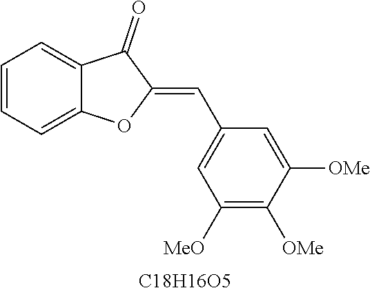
C1=CC=C2C(=C1)C(=O)C(=CC1=CC([MeO])=C([OMe])C([OMe])=C1)O2.[C18H16O5]
